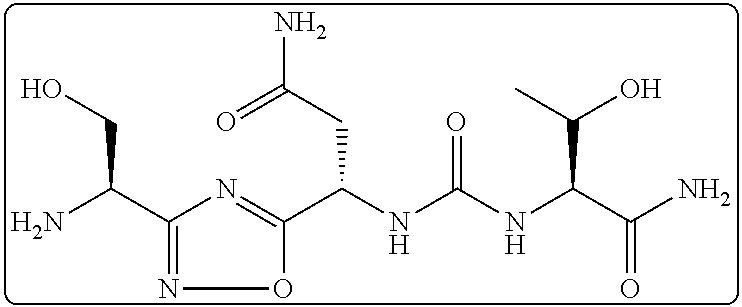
C1(C(N)CO)=NOC(C(NC(NC(C(N)=O)C(C)O)=O)CC(=O)N)=N1
